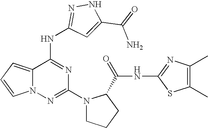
C1(N2CCCC2C(NC2=NC(C)=C(C)S2)=O)=NN2C(=CC=C2)C(NC2=NNC(C(=O)N)=C2)=N1
